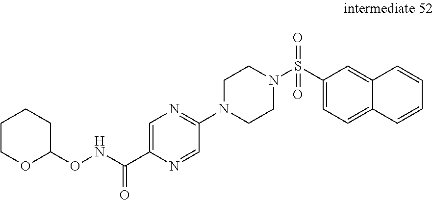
C1(S(N2CCN(C3=NC=C(C(NOC4CCCCO4)=O)N=C3)CC2)(=O)=O)=CC=C2C(=C1)C=CC=C2
